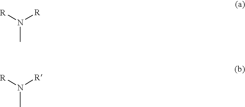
N(C)([R])[R].N(C)([R])[R]
